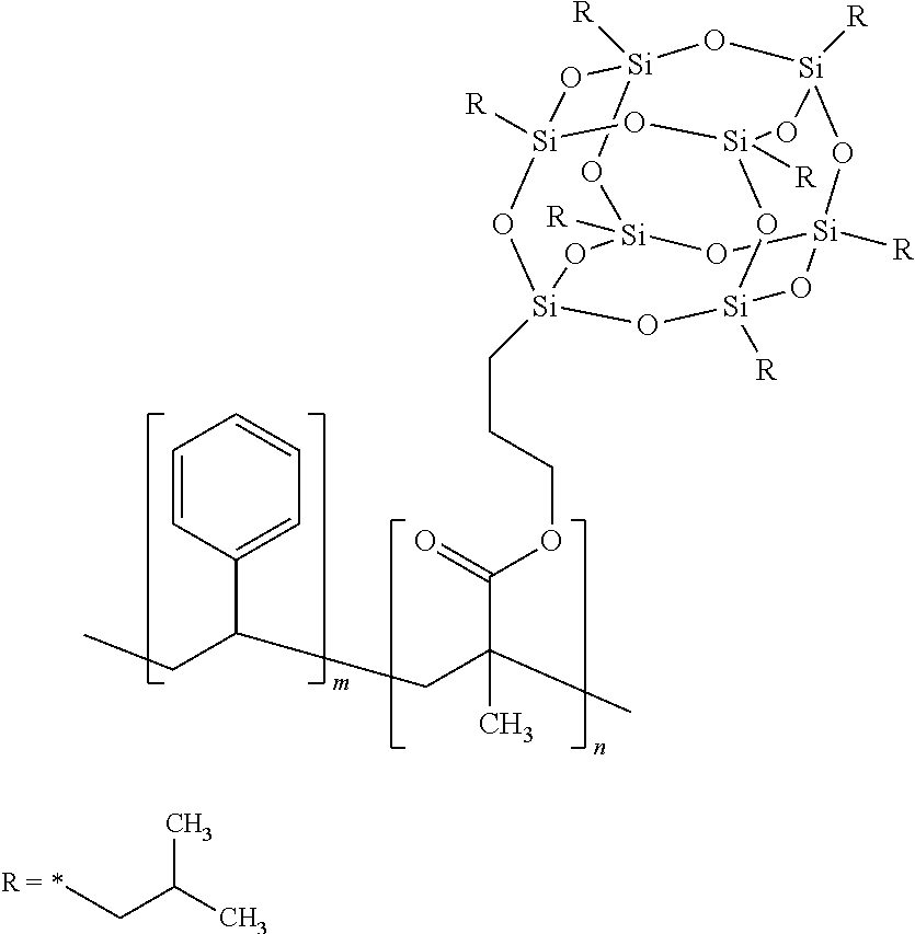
C(C(C)C)C.[Si]12([R])O[Si]3(CCCOC(C(CC(CC)C4=CC=CC=C4)(C)C)=O)O[Si]4([R])O[Si]([R])(O1)O[Si]1([R])O[Si]([R])(O2)O[Si]([R])(O3)O[Si]([R])(O4)O1
